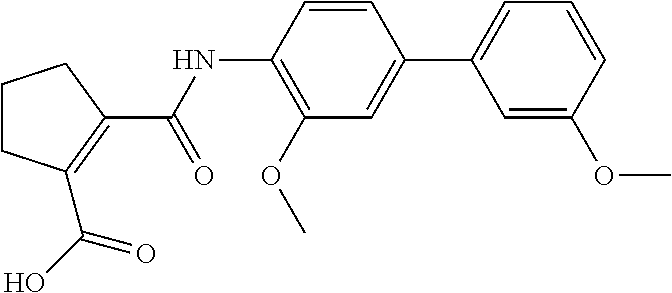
C1CCC(C(NC2=C(OC)C=C(C3=CC=CC(OC)=C3)C=C2)=O)=C1C(O)=O
